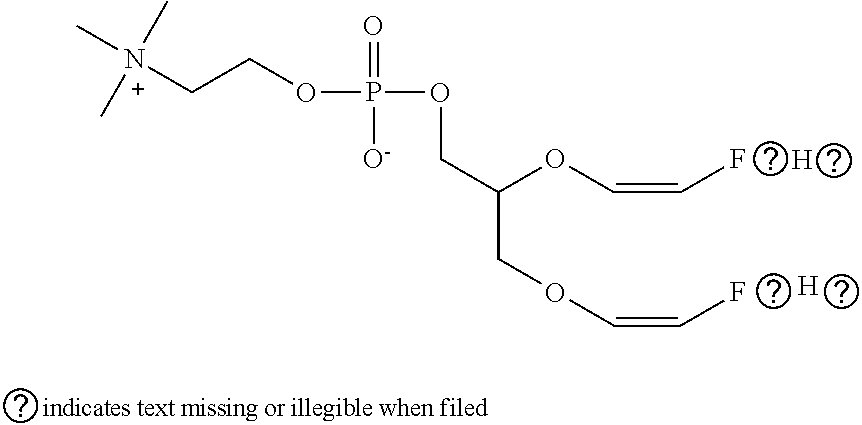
O(P(OCC(COC=CF)OC=CF)(=O)[O-])CC[N+](C)(C)C.[H].[H]
